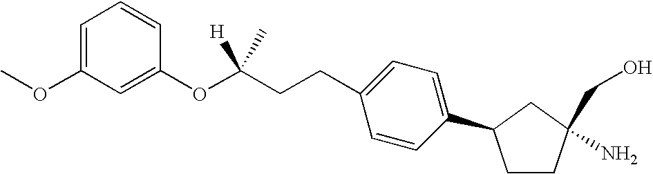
C1=C(OC)C=C(OC(CCC2=CC=C(C3CCC(N)(CO)C3)C=C2)([H])C)C=C1
